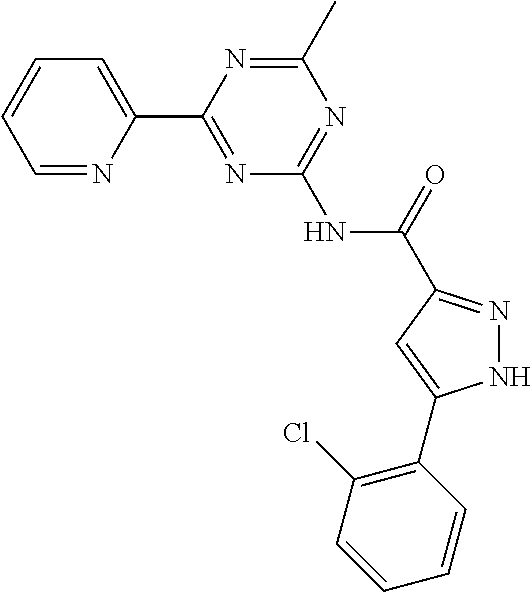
C1=NC(C2=NC(NC(=O)C3=NNC(C4=C(Cl)C=CC=C4)=C3)=NC(C)=N2)=CC=C1
